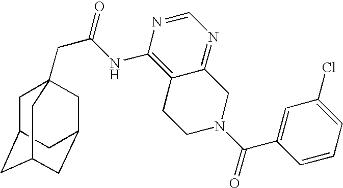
C1C2CC3CC(CC1(CC(=O)NC1=C4C(=NC=N1)CN(C(C1=CC(Cl)=CC=C1)=O)CC4)C3)C2
